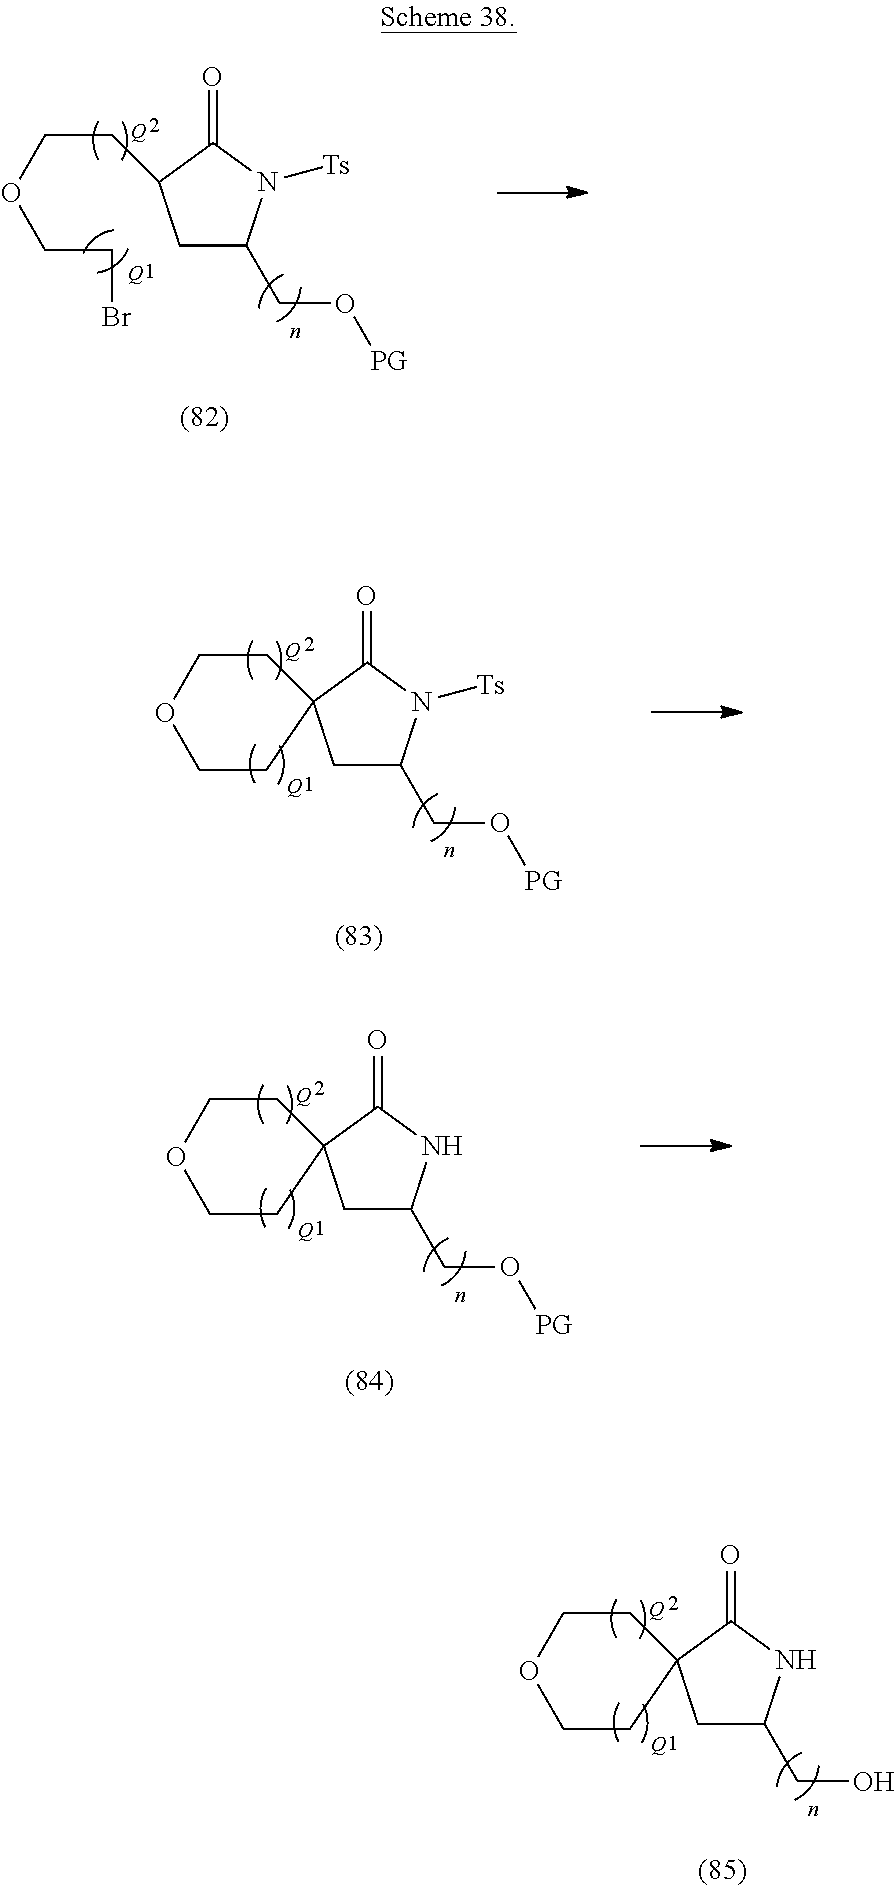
C1C(CO[PG])N([Ts])C(=O)C1CCOCCBr.[Q].[Q].C1C(CO[PG])N([Ts])C(=O)C12CCOCC2.[Q].[Q].C1C(CO)NC(=O)C12CCOCC2.[Q].[Q].C1C(CO[PG])NC(=O)C12CCOCC2.[Q].[Q]
